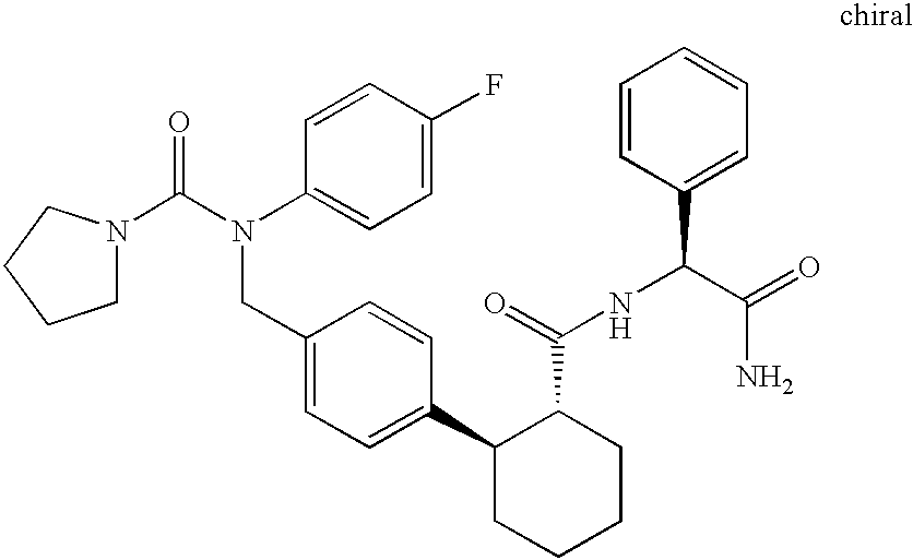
C1(CN(C(=O)N2CCCC2)C2=CC=C(F)C=C2)=CC=C(C2CCCCC2C(NC(C2=CC=CC=C2)C(=O)N)=O)C=C1
